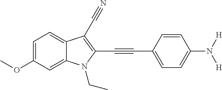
C12=CC(OC)=CC=C1C(C#N)=C(C#CC1=CC=C(N([H])[H])C=C1)N2CC
